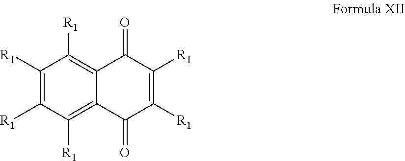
C1([R1])=C2C(=C([R1])C([R1])=C1[R1])C(=O)C([R1])=C([R1])C2=O
